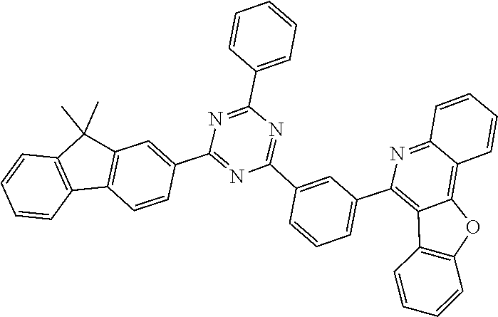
C1(C2=NC(C3=CC=CC=C3)=NC(C3=CC4=C(C=C3)C3=C(C=CC=C3)C4(C)C)=N2)=CC(C2=C3C(=C4C(=N2)C=CC=C4)OC2=C3C=CC=C2)=CC=C1
